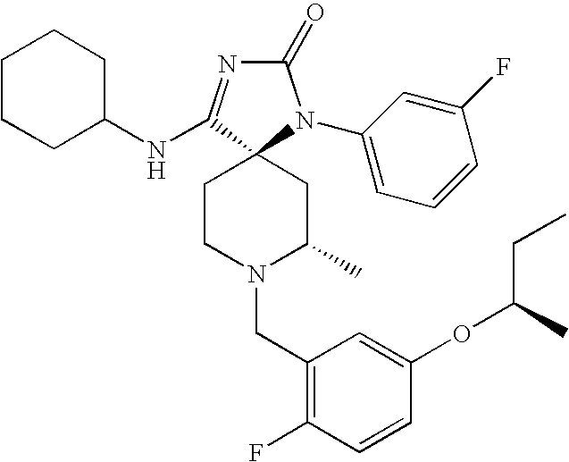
C1CCC(NC2=NC(=O)N(C3=CC=CC(F)=C3)C23CCN(CC2=C(F)C=CC(OC(C)CC)=C2)C(C)C3)CC1
